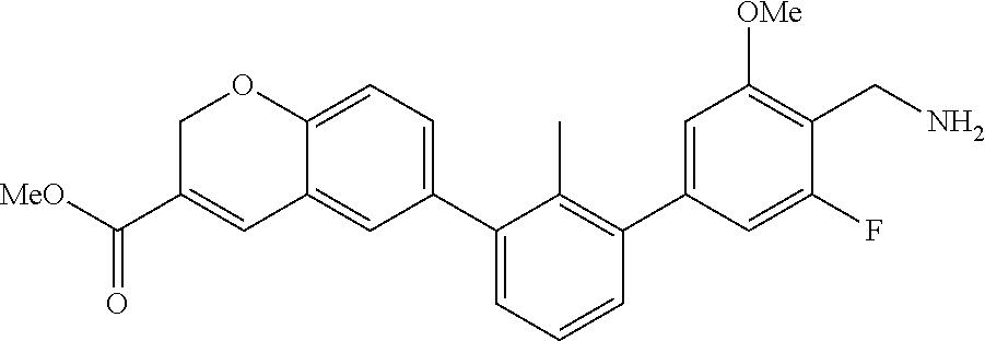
C12=CC(C3=CC=CC(C4=CC([OMe])=C(CN)C(F)=C4)=C3C)=CC=C1OCC(C([MeO])=O)=C2
